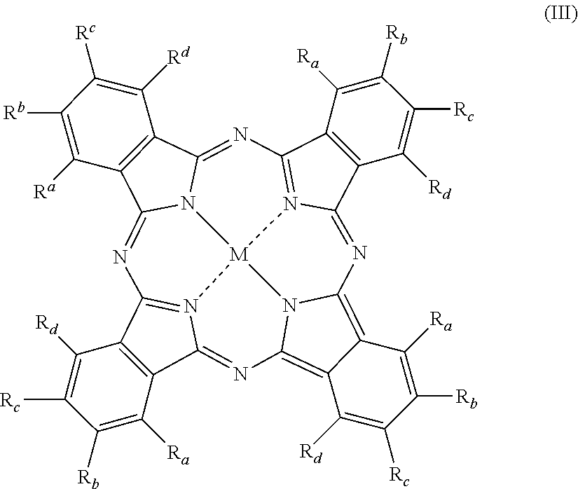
C12=C(C3=NC4=C5C(=C6N4[M]47N3=C1N=C1C3=C(C(=NC8=N4C(=N6)C4=C8C([Ra])=C([Rb])C([Rc])=C4[Rd])N17)C([Rd])=C([Rc])C([Rb])=C3[Ra])C([Ra])=C([Rb])C([Rc])=C5[Rd])C([Ra])=C([Rb])C([Rc])=C2[Rd]
